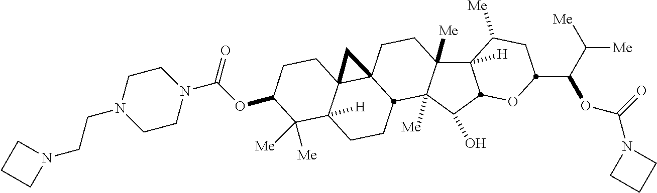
O(C(N1CCN(CCN2CCC2)CC1)=O)C1CCC23C4(CCC5([Me])C6([H])C([Me])CC(C(C([Me])[Me])OC(=O)N7CCC7)OC6C(O)C5([Me])C4CCC2([H])C1([Me])[Me])C3
